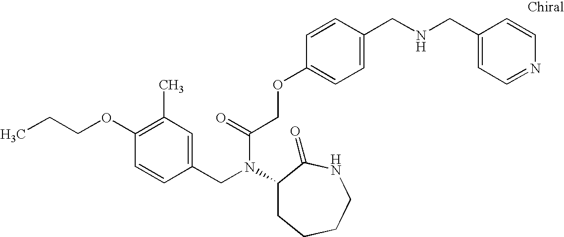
C1(CN(C(COC2=CC=C(CNCC3=CC=NC=C3)C=C2)=O)C2CCCCNC2=O)=CC(C)=C(OCCC)C=C1
